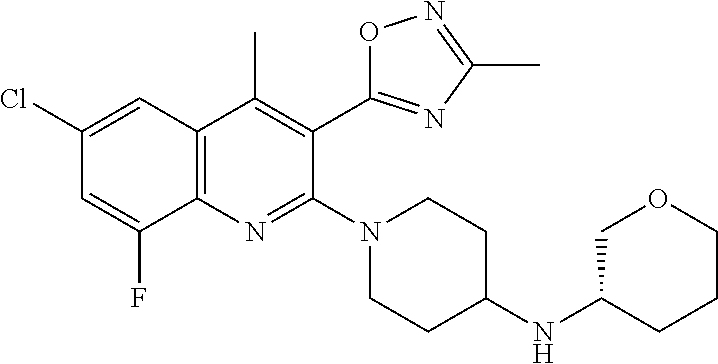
C12=C(C=C(Cl)C=C1F)C(C)=C(C1=NC(C)=NO1)C(N1CCC(NC3COCCC3)CC1)=N2
